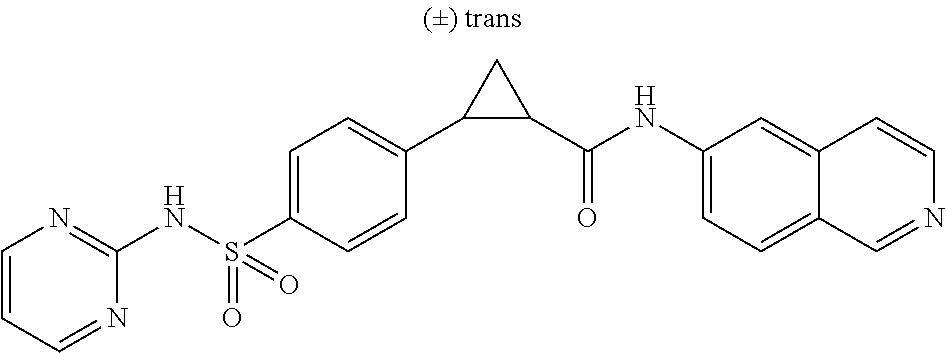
N(S(C1=CC=C(C2C(C(NC3=CC=C4C(=C3)C=CN=C4)=O)C2)C=C1)(=O)=O)C1=NC=CC=N1
